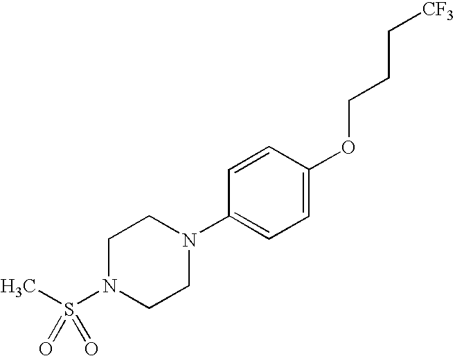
CS(N1CCN(C2=CC=C(OCCC[CF3])C=C2)CC1)(=O)=O
